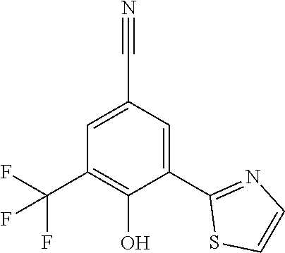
C1=C(C#N)C=C(C2=NC=CS2)C(O)=C1C(F)(F)F
